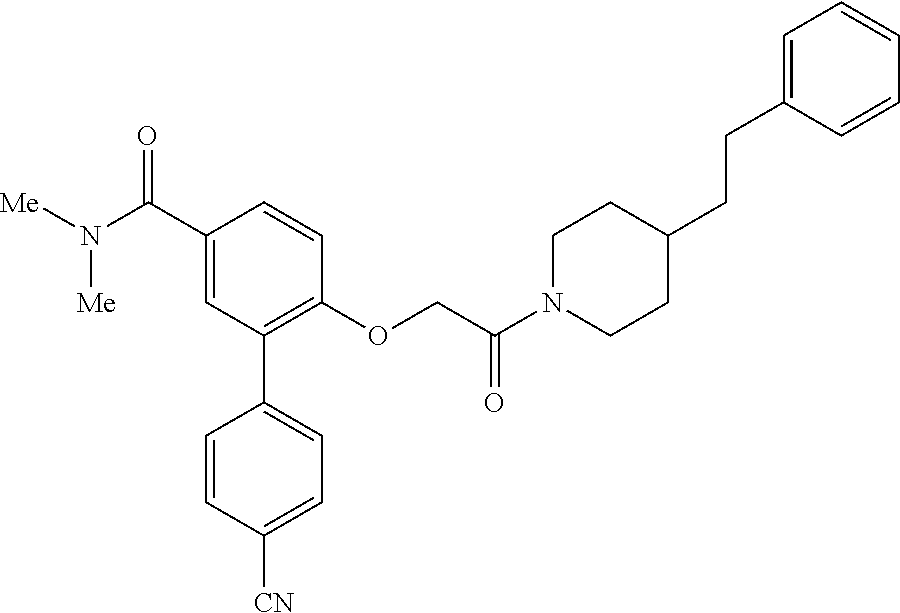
C1(C(N([Me])[Me])=O)=CC(C2=CC=C([CN])C=C2)=C(OCC(N2CCC(CCC3=CC=CC=C3)CC2)=O)C=C1
